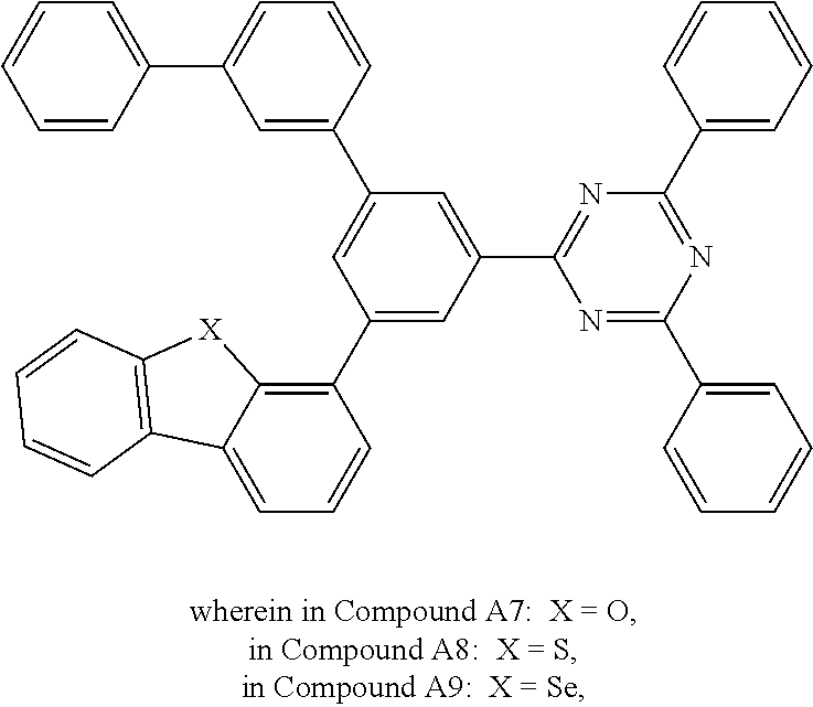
C1=C2C(=C(C3=CC(C4=NC(C5=CC=CC=C5)=NC(C5=CC=CC=C5)=N4)=CC(C4=CC(C5=CC=CC=C5)=CC=C4)=C3)C=C1)[X]C1=C2C=CC=C1
